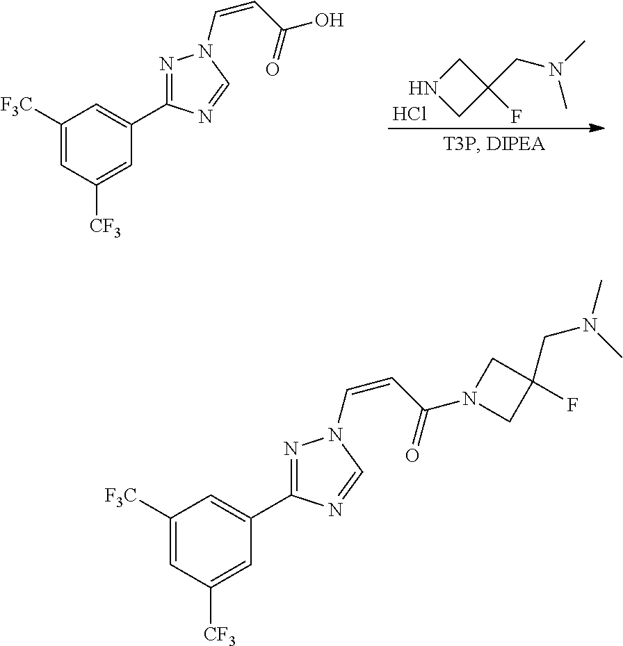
C1([F3C])=CC([CF3])=CC(C2=NN(C=CC(O)=O)C=N2)=C1.C1NCC1(F)CN(C)C.Cl.C1([F3C])=CC([CF3])=CC(C2=NN(C=CC(N3CC(CN(C)C)(F)C3)=O)C=N2)=C1
